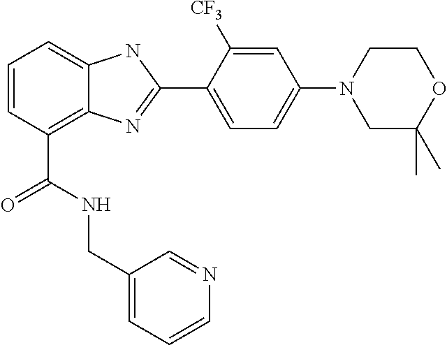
C1=CC(C(=O)NCC2=CC=CN=C2)=C2C(=C1)NC(C1=CC=C(N3CC(C)(C)OCC3)C=C1[CF3])=N2
